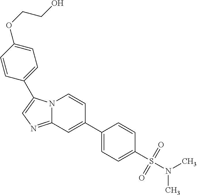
N12C(=NC=C1C1=CC=C(OCCO)C=C1)C=C(C1=CC=C(S(N(C)C)(=O)=O)C=C1)C=C2
